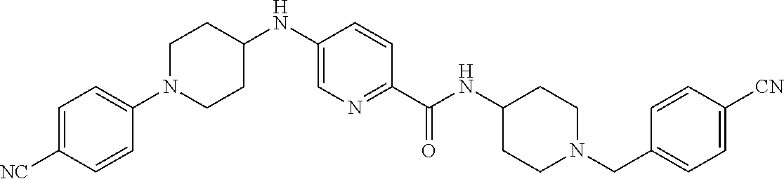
N(C(C1=NC=C(NC2CCN(C3=CC=C([CN])C=C3)CC2)C=C1)=O)C1CCN(CC2=CC=C([CN])C=C2)CC1
